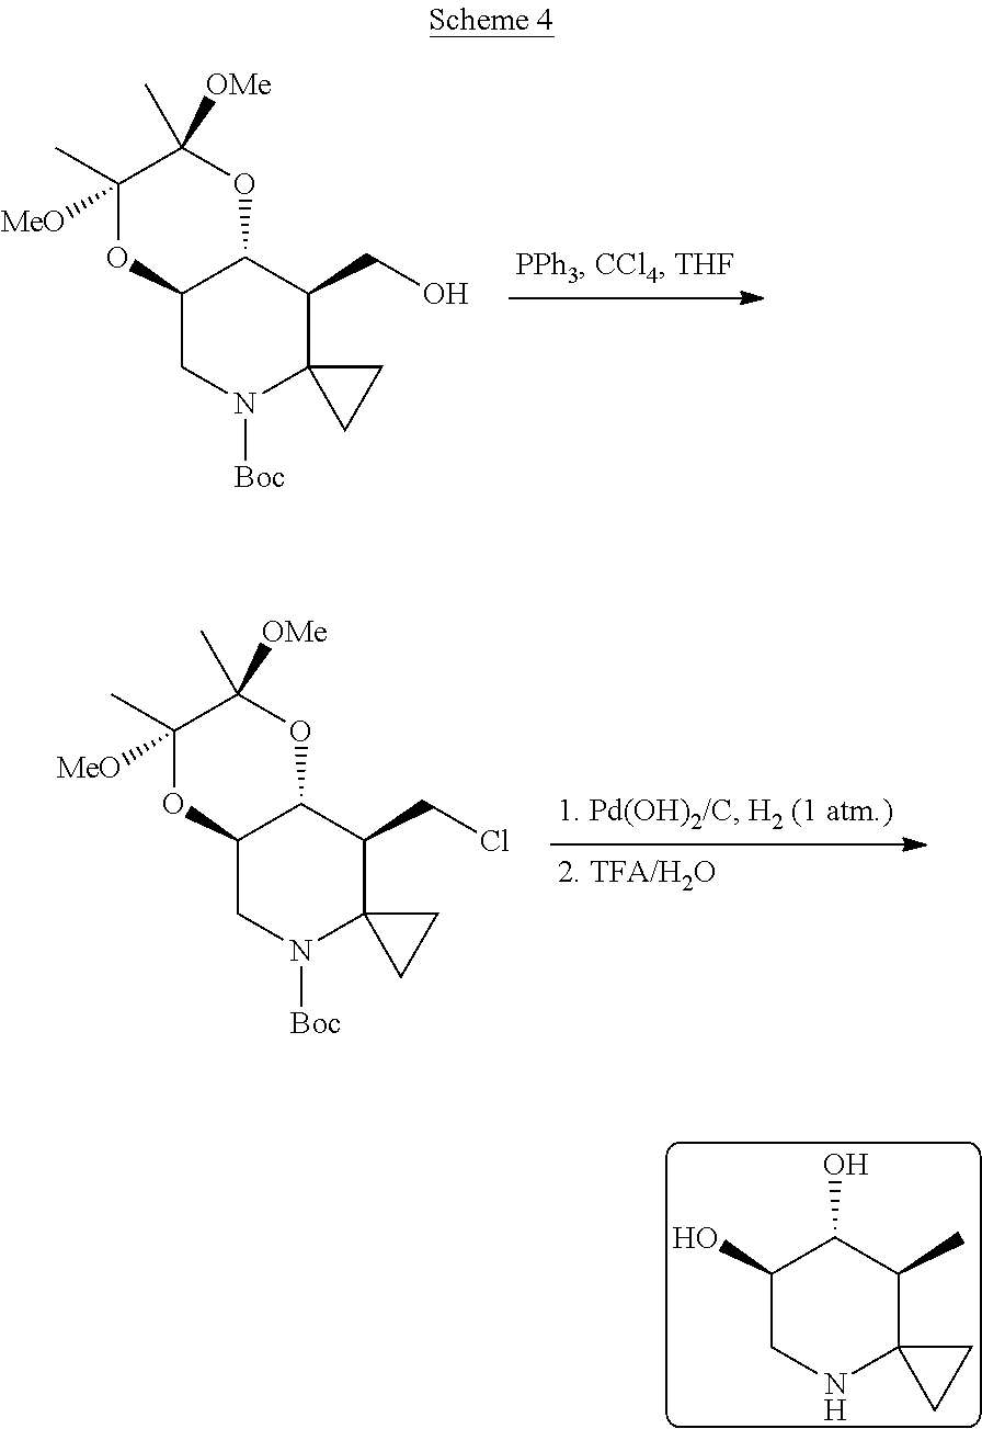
C12CN([Boc])C3(C(CO)C1OC(C)([OMe])C([MeO])(C)O2)CC3.C12CN([Boc])C3(C(CCl)C1OC(C)([OMe])C([MeO])(C)O2)CC3.C1(O)CNC2(C(C)C1O)CC2
